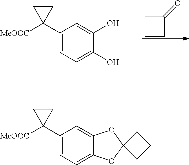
C1(C2([MeOOC])CC2)=CC=C(O)C(O)=C1.C1CCC1=O.C1(C2([MeOOC])CC2)=CC=C2C(=C1)OC1(O2)CCC1
